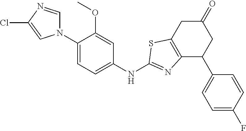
N1(C2=CC=C(NC3=NC4=C(CC(=O)CC4C4=CC=C(F)C=C4)S3)C=C2OC)C=NC(Cl)=C1
